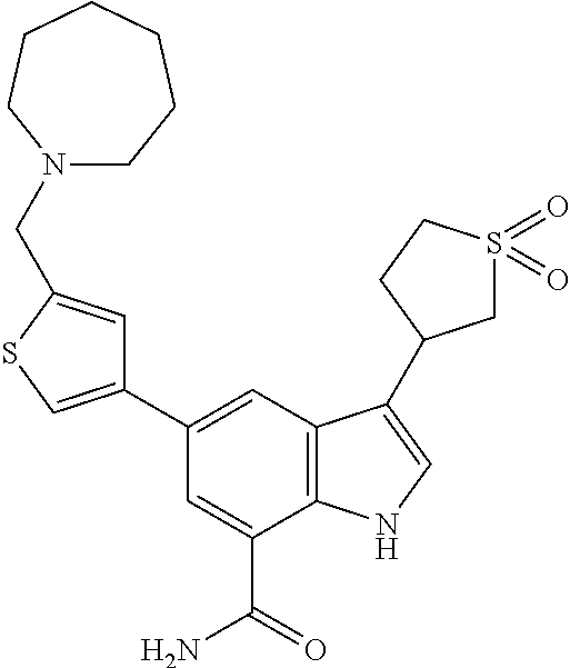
C1(C2=CSC(CN3CCCCCC3)=C2)=CC2=C(C(C(N)=O)=C1)NC=C2C1CS(=O)(=O)CC1
